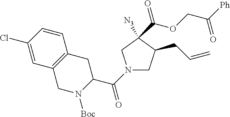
N1(C(=O)C2CC3=C(CN2[Boc])C=C(Cl)C=C3)CC(CC=C)C([N3])(C(OCC(=O)[Ph])=O)C1
